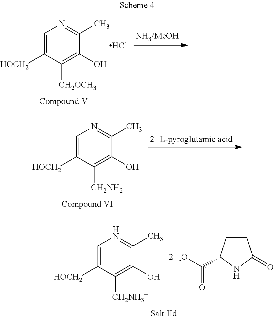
C1=C([HOCH2])C([CH2OCH3])=C(O)C(C)=N1.Cl.C1=C([HOCH2])C([CH2NH3+])=C(O)C(C)=[HN+]1.C1CC(C([-O])=O)NC1=O.C1=C([HOCH2])C([CH2NH2])=C(O)C(C)=N1
